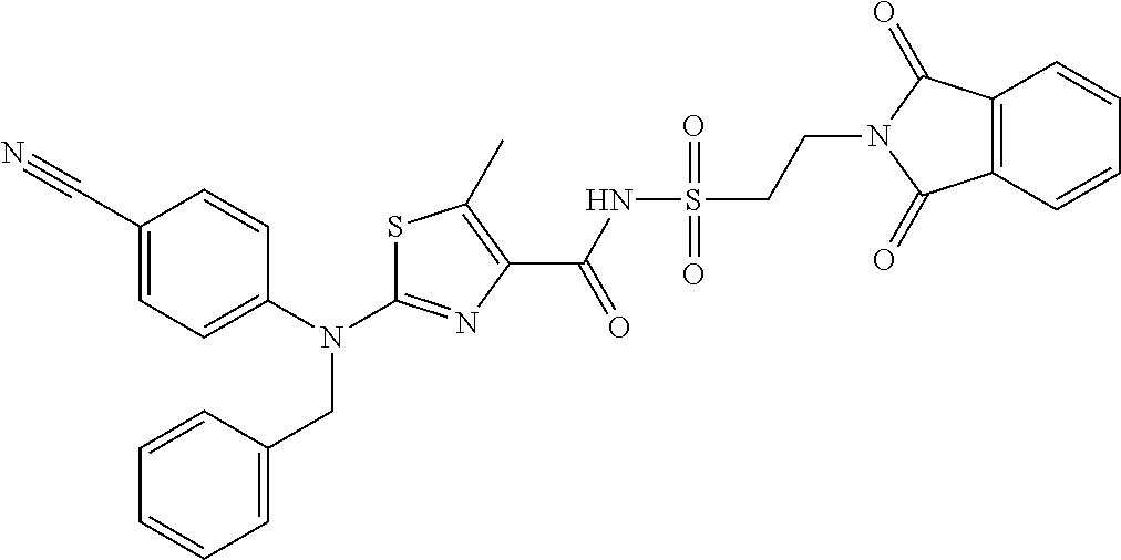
S1C(N(C2=CC=C(C#N)C=C2)CC2=CC=CC=C2)=NC(C(NS(CCN2C(=O)C3=C(C2=O)C=CC=C3)(=O)=O)=O)=C1C
